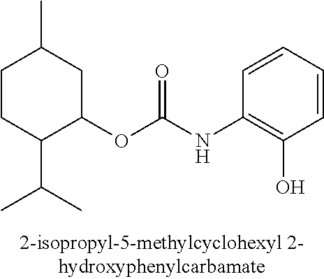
C1CC(C(C)C)C(OC(NC2=C(O)C=CC=C2)=O)CC1C
